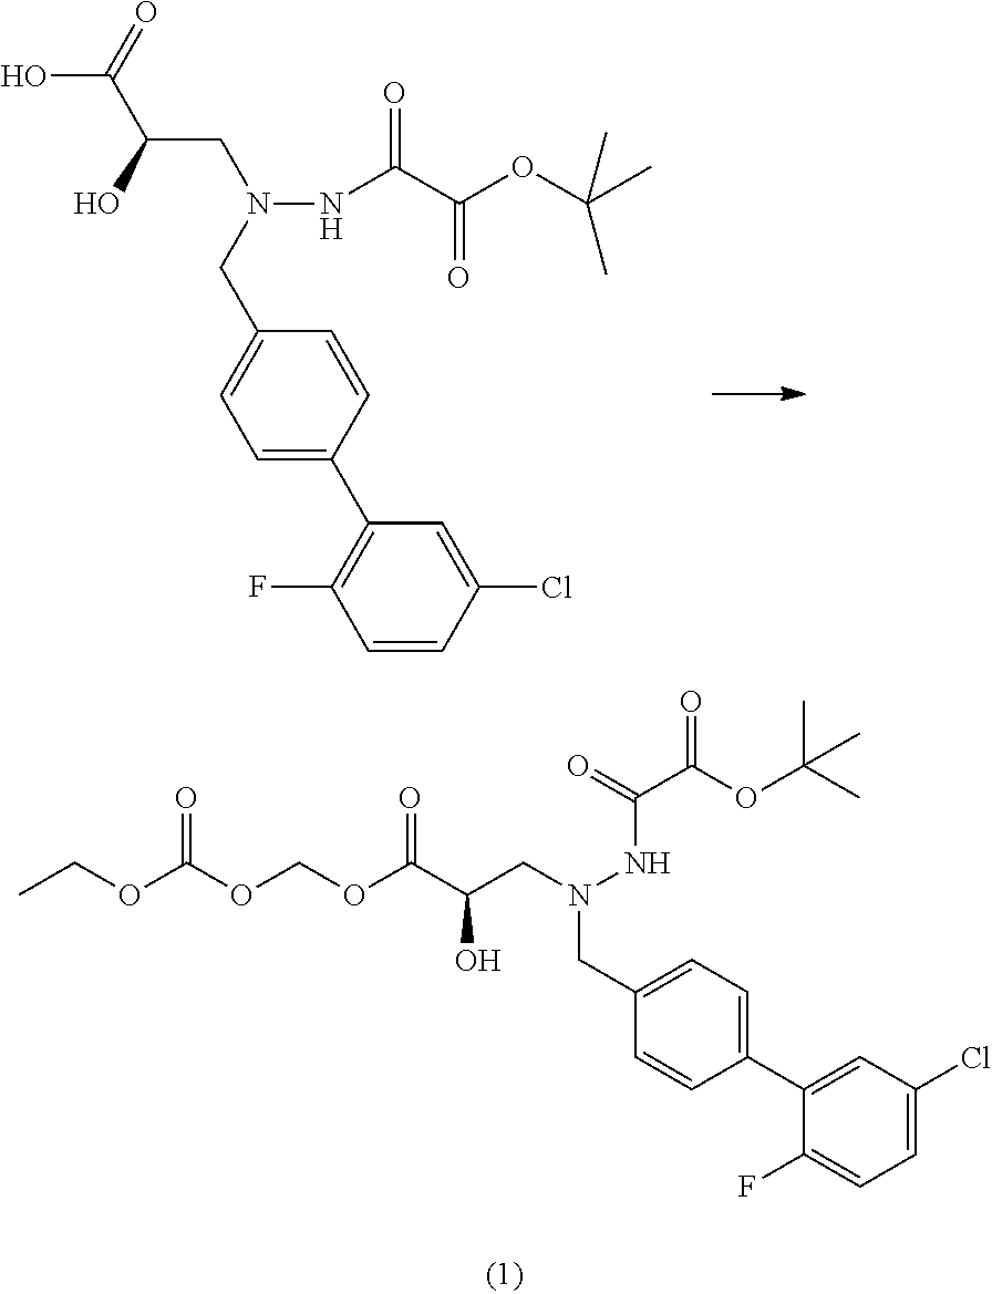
C(OC(C(CN(NC(=O)C(=O)OC(C)(C)C)CC1=CC=C(C2=CC(Cl)=CC=C2F)C=C1)O)=O)OC(OCC)=O.OC(C(CN(NC(=O)C(OC(C)(C)C)=O)CC1=CC=C(C2=C(F)C=CC(Cl)=C2)C=C1)O)=O
